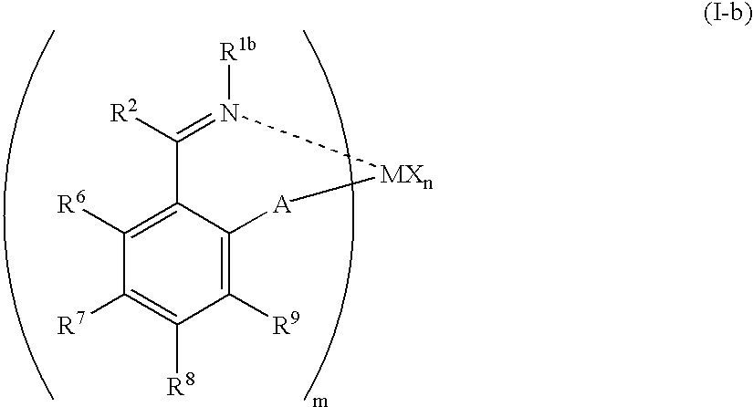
C1([R6])=C2C(=C([R9])C([R8])=C1[R7])[A][MXn]N([R1b])=C2[R2]
